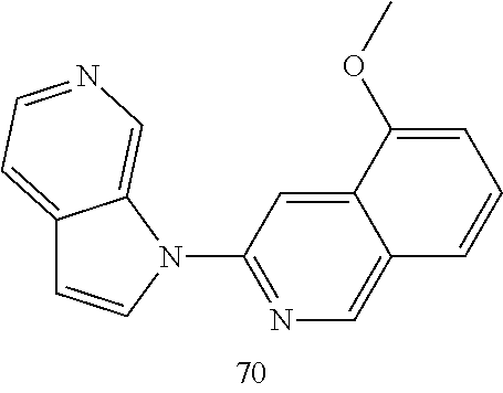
C12=CC=NC=C1N(C1=NC=C3C(=C1)C(OC)=CC=C3)C=C2
